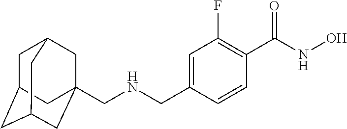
C1C2CC3CC(CNCC4=CC(F)=C(C(NO)=O)C=C4)(CC1C3)C2
